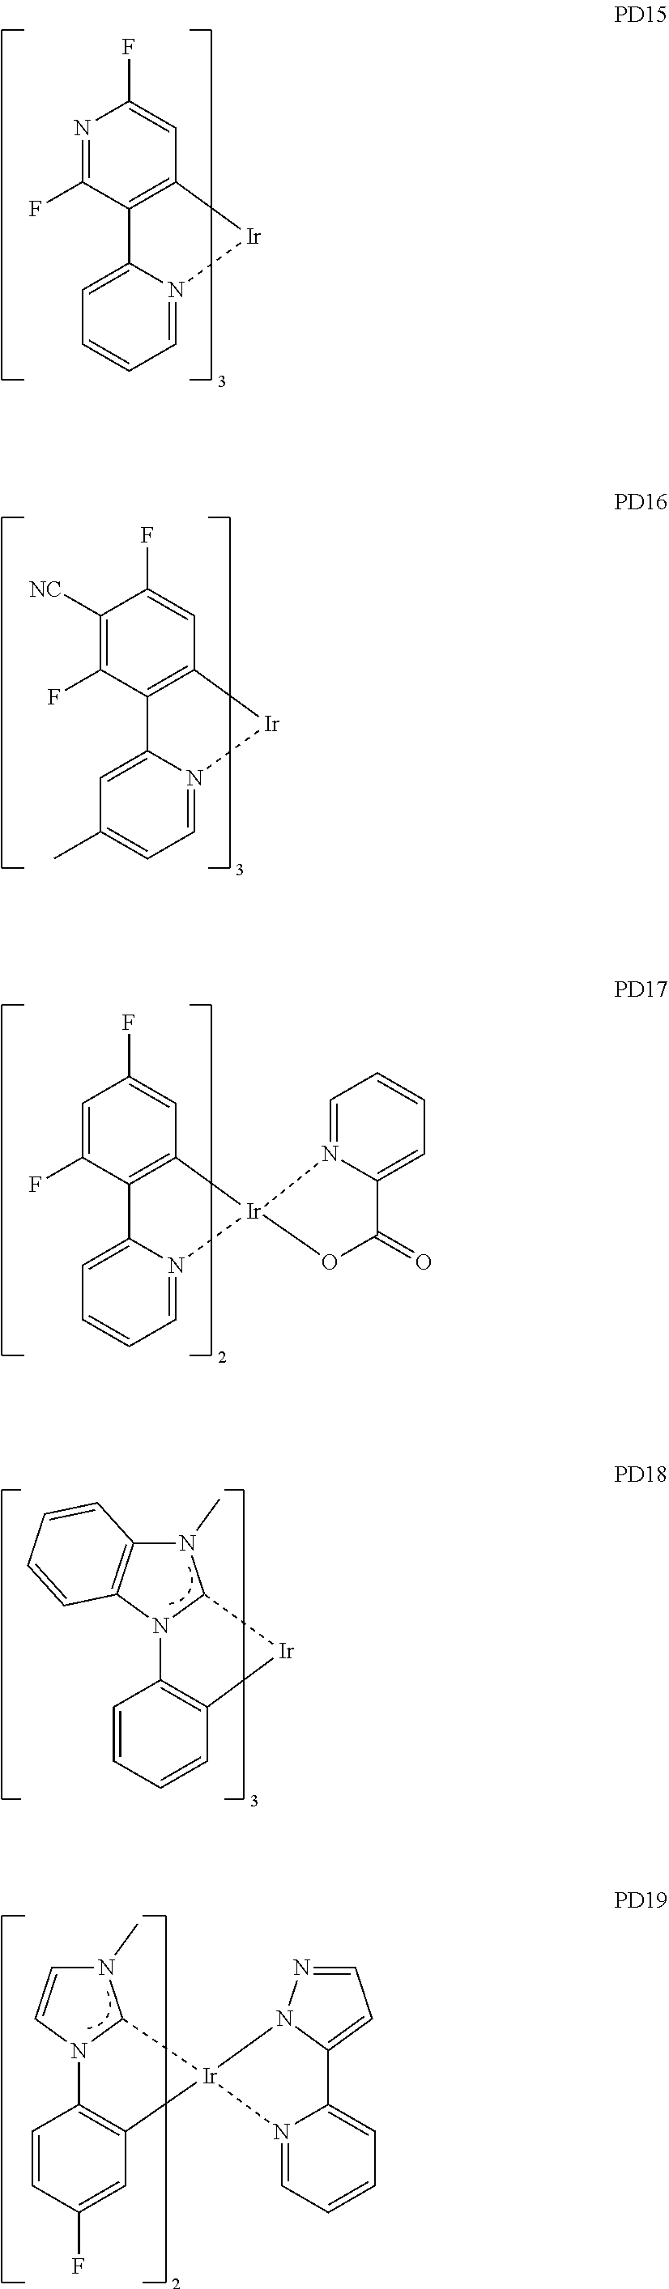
C1=C(F)N=C(F)C2=C1[Ir]N1=CC=CC=C21.C1=C(F)C([NC])=C(F)C2=C1[Ir]N1=CC=C(C)C=C21.C1=C(F)C=C(F)C2=C1[Ir]1(N3=CC=CC=C23)N2=CC=CC=C2C(=O)O1.C1=CC=CC2=C1[Ir]C1N2C2=C(N1C)C=CC=C2.C1=C(F)C=CC2=C1[Ir]1(C3N2C=CN3C)N2=CC=CC=C2C2=CC=NN21
